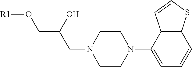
N1(CC(O)CO[R1])CCN(C2=CC=CC3=C2C=CS3)CC1
